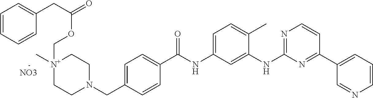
C1=CC=CC(CC(=O)OC[N+]2(C)CCN(CC3=CC=C(C(NC4=CC=C(C)C(NC5=NC=CC(C6=CC=CN=C6)=N5)=C4)=O)C=C3)CC2)=C1.[NO3]
